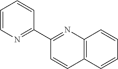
C12=C(C=CC=C1)C=CC(C1=NC=CC=C1)=N2
